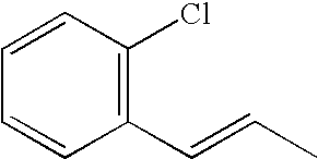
C1=CC(Cl)=C(C=CC)C=C1
